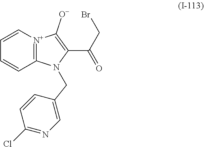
C1=C[N+]2=C(C=C1)N(CC1=CN=C(Cl)C=C1)C(C(CBr)=O)=C2[O-]
